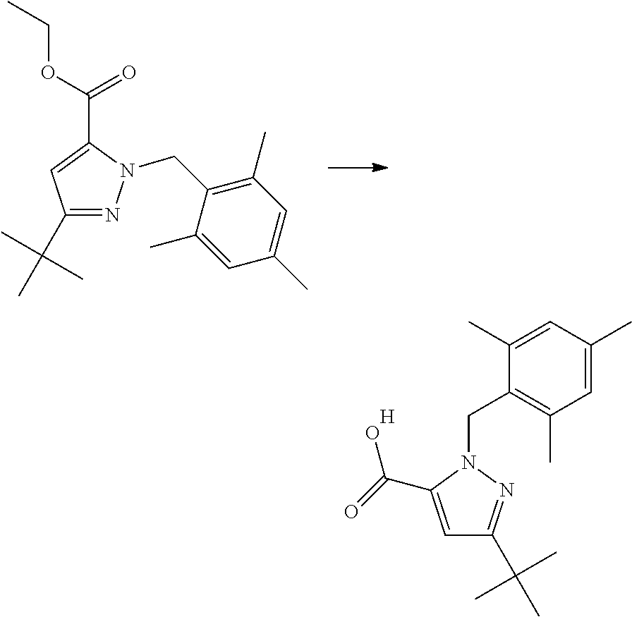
CCOC(=O)C1=CC(C(C)(C)C)=NN1CC1=C(C)C=C(C)C=C1C.C1=C(C(=O)O)N(CC2=C(C)C=C(C)C=C2C)N=C1C(C)(C)C.[H]
